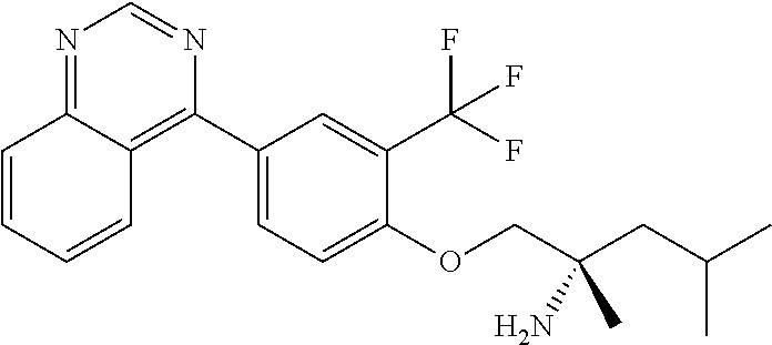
N1=C2C(=C(C3=CC=C(OCC(CC(C)C)(N)C)C(C(F)(F)F)=C3)N=C1)C=CC=C2
